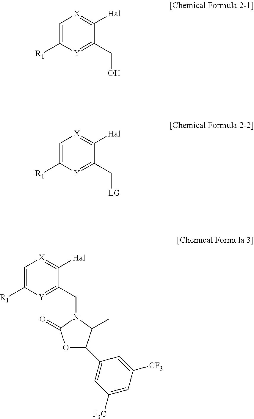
C1=C([R1])[Y]=C(CO)C([Hal])=[X]1.C1=C([R1])[Y]=C(C[LG])C([Hal])=[X]1.C1=C([R1])[Y]=C(CN2C(=O)OC(C3=CC([F3C])=CC([CF3])=C3)C2C)C([Hal])=[X]1
